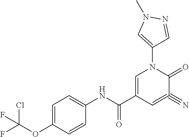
ClC(OC1=CC=C(NC(=O)C2=CN(C3=CN(C)N=C3)C(=O)C(#N)=C2)C=C1)(F)F
